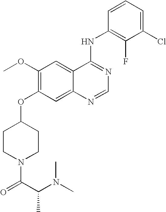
C1(Cl)=CC=CC(NC2=NC=NC3=CC(OC4CCN(C(=O)C(N(C)C)C)CC4)=C(OC)C=C23)=C1F
